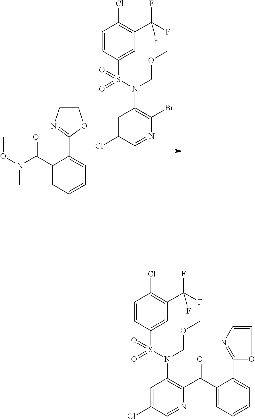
C1=C(Cl)C=NC(Br)=C1N(S(=O)(=O)C1=CC(C(F)(F)F)=C(Cl)C=C1)COC.C1(C(N(OC)C)=O)=CC=CC=C1C1=NC=CO1.C1=C(Cl)C=NC(C(C2=CC=CC=C2C2=NC=CO2)=O)=C1N(S(=O)(=O)C1=CC(C(F)(F)F)=C(Cl)C=C1)COC
